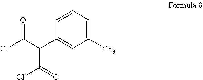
C1=CC=C([CF3])C=C1C(C(=O)Cl)C(Cl)=O
